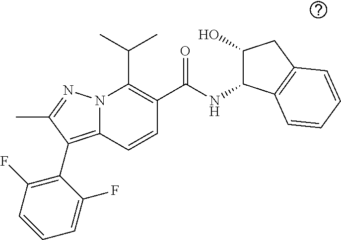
CC(C)C1=C(C(NC2C(O)CC3=C2C=CC=C3)=O)C=CC2=C(C3=C(F)C=CC=C3F)C(C)=NN12
